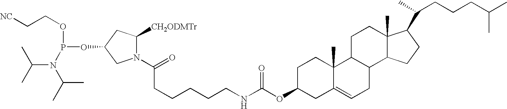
N1(C(=O)CCCCCNC(OC2CC3=CCC4C(C3(C)CC2)CCC2(C)C4CCC2C(CCCC(C)C)C)=O)C([CH2ODMTr])CC(OP(OCC[NC])N(C(C)C)C(C)C)C1
